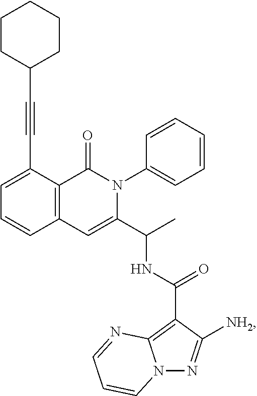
C1=C(C#CC2CCCCC2)C2=C(C=C1)C=C(C(C)NC(C1=C3N(N=C1[NH2])C=CC=N3)=O)N(C1=CC=CC=C1)C2=O
